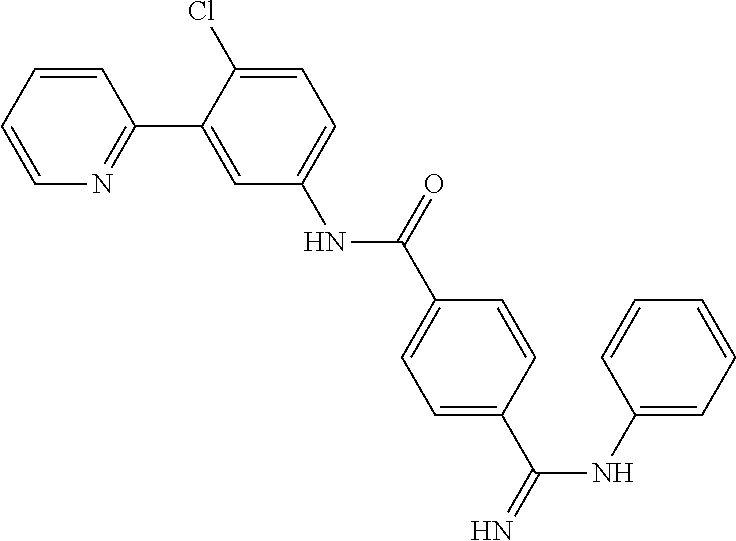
C1=CC=CN=C1C1=CC(NC(C2=CC=C(C(NC3=CC=CC=C3)=N)C=C2)=O)=CC=C1Cl
